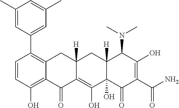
C1=CC(O)=C2C(=C1C1=CC(C)=CC(C)=C1)CC1([H])C(=C(O)C3(O)C([H])(C1)C(N(C)C)C(O)=C(C(N)=O)C3=O)C2=O
